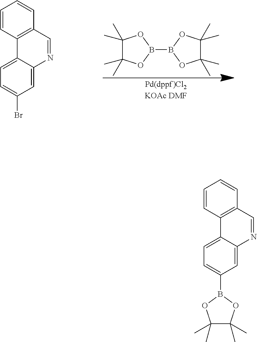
C1(C)(C)C(C)(C)OB(B2OC(C)(C)C(C)(C)O2)O1.C1=C2C(=CC(Br)=C1)N=CC1=C2C=CC=C1.C1(C)(C)C(C)(C)OB(C2=CC=C3C(=C2)N=CC2=C3C=CC=C2)O1
